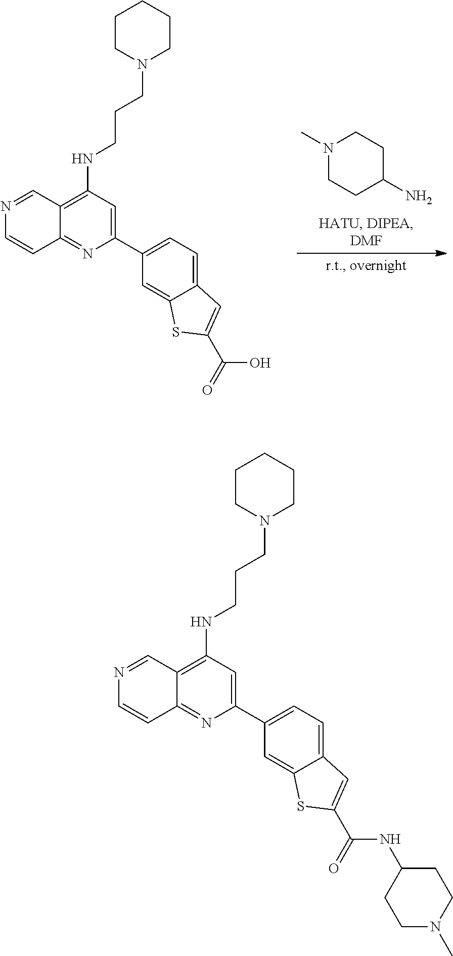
N1(C)CCC(N)CC1.C12=C(NCCCN3CCCCC3)C=C(C3=CC=C4C(=C3)SC(C(O)=O)=C4)N=C1C=CN=C2.C12=C(NCCCN3CCCCC3)C=C(C3=CC=C4C(=C3)SC(C(NC3CCN(C)CC3)=O)=C4)N=C1C=CN=C2
